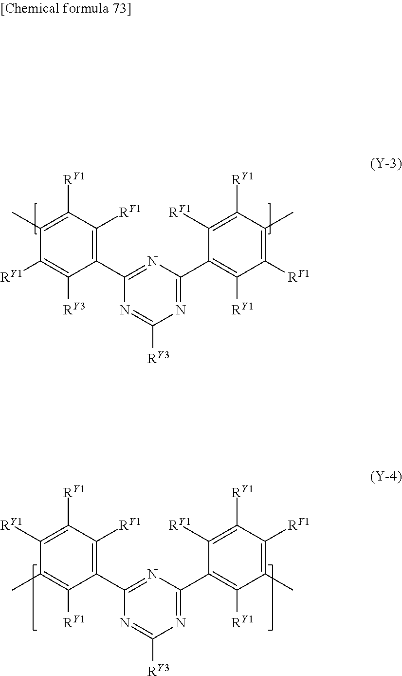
C1(C2=C([RY1])C([RY1])=C(C)C([RY1])=C2[RY3])=NC(C2=C([RY1])C([RY1])=C(C)C([RY1])=C2[RY1])=NC([RY3])=N1.C1(C2=C([RY1])C([RY1])=C([RY1])C(C)=C2[RY1])=NC(C2=C([RY1])C(C)=C([RY1])C([RY1])=C2[RY1])=NC([RY3])=N1
